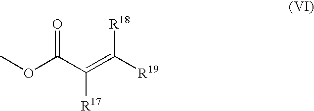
COC(C(=C([R19])[R18])[R17])=O
